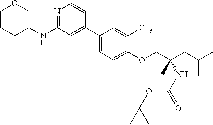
C1(C2=CC(NC3COCCC3)=NC=C2)=CC=C(OCC(CC(C)C)(C)NC(OC(C)(C)C)=O)C([CF3])=C1
